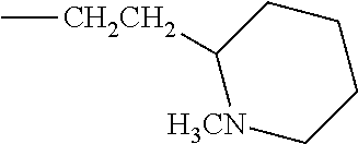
C[CH2CH2]C1[H3CN]CCCC1
